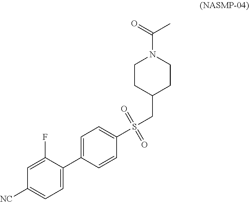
C1=C(C2=CC=C([NC])C=C2F)C=CC(S(CC2CCN(C(=O)C)CC2)(=O)=O)=C1
